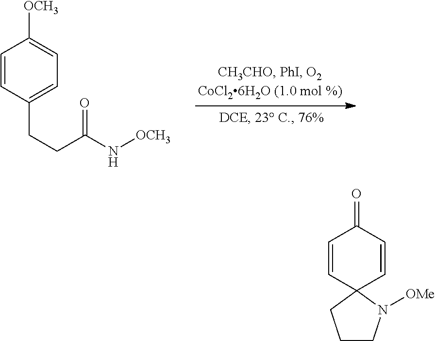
C1=CC(CCC(N[OCH3])=O)=CC=C1[OCH3].C1CN([OMe])C2(C1)C=CC(=O)C=C2
